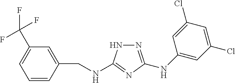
C1=CC(CNC2=NC(NC3=CC(Cl)=CC(Cl)=C3)=NN2)=CC(C(F)(F)F)=C1
